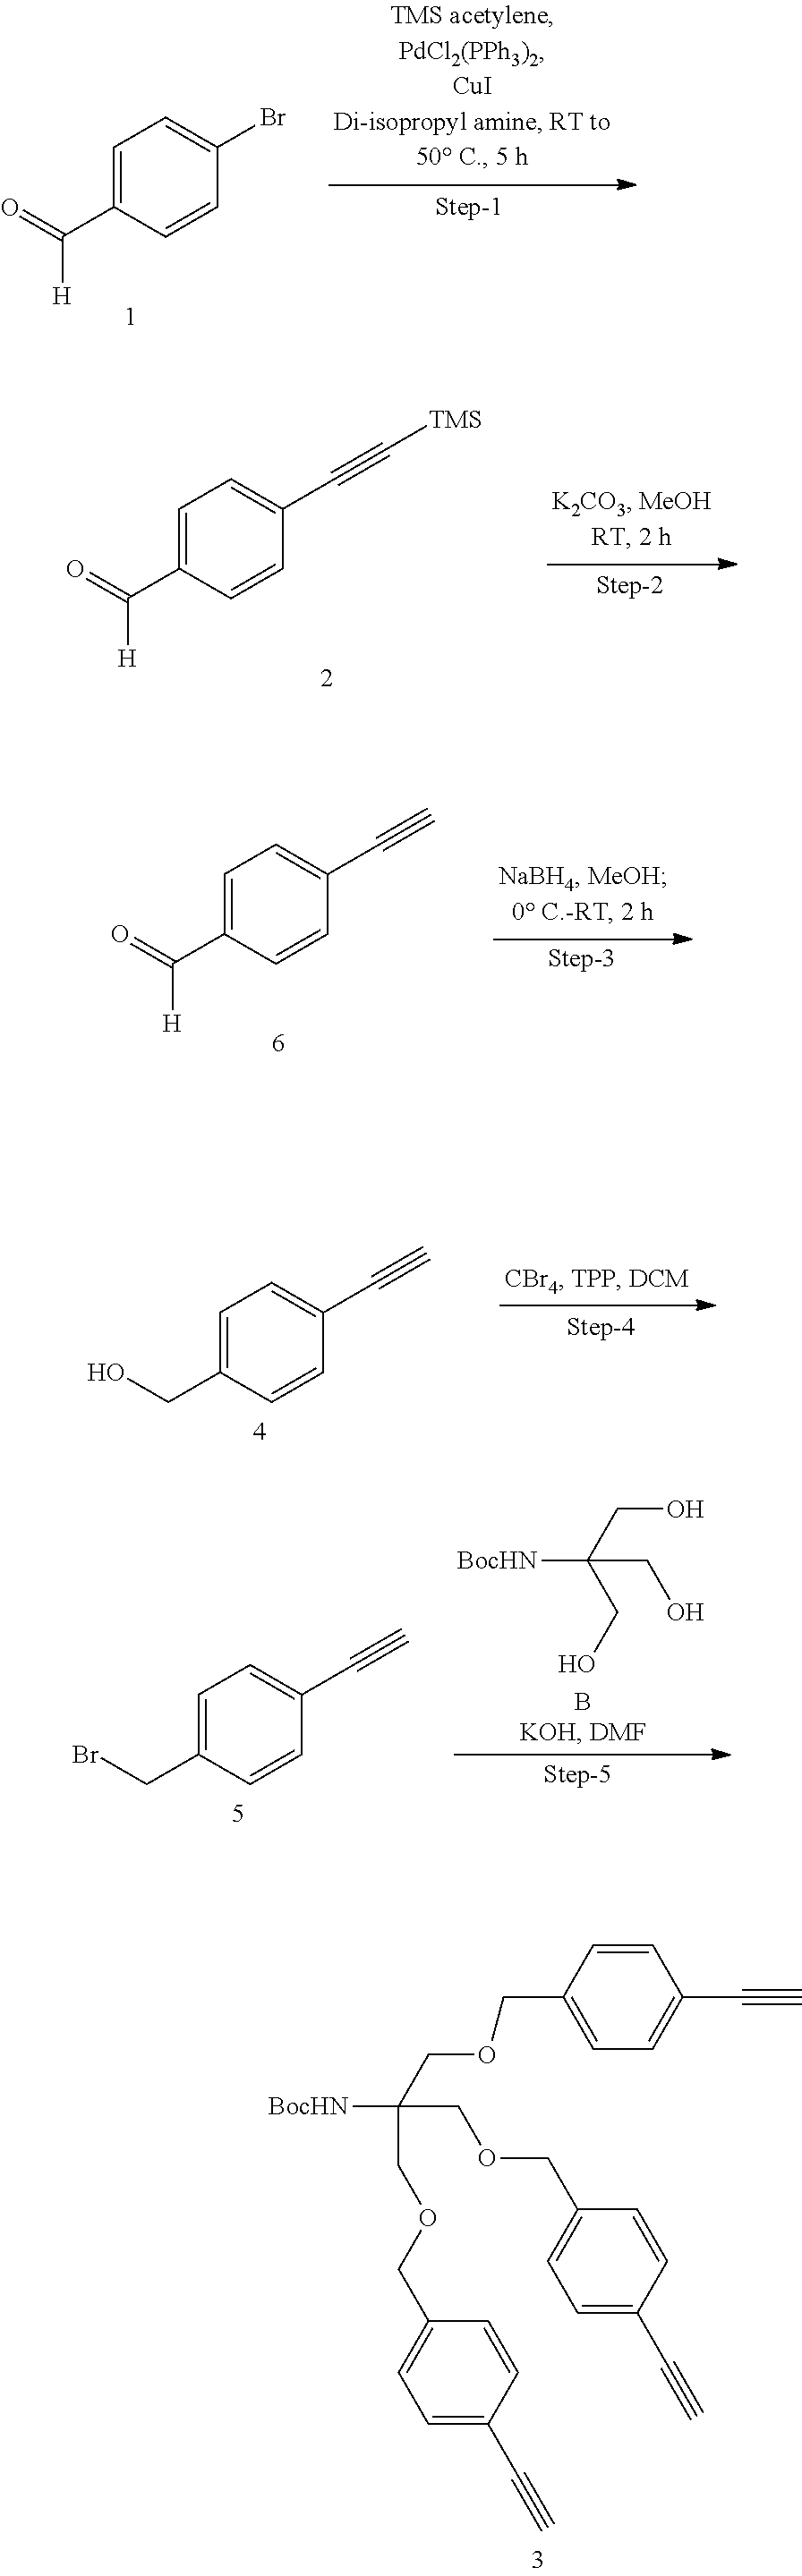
C1=C(C(=O)[H])C=CC(Br)=C1.C1=C(C(=O)[H])C=CC(C#C[TMS])=C1.C1=C(C(=O)[H])C=CC(C#C)=C1.C1=C(CO)C=CC(C#C)=C1.[BocHN]C(CO)(CO)CO.C1=C(CBr)C=CC(C#C)=C1.[BocHN]C(COCC1=CC=C(C#C)C=C1)(COCC1=CC=C(C#C)C=C1)COCC1=CC=C(C#C)C=C1
